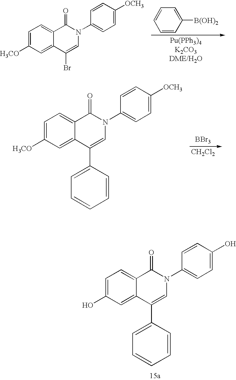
C1=C([H3CO])C=C2C(=C1)C(=O)N(C1=CC=C([OCH3])C=C1)C=C2Br.C1=C([B(OH)2])C=CC=C1.[BBr3].[CH2Cl2].C1=C([H3CO])C=C2C(=C1)C(=O)N(C1=CC=C([OCH3])C=C1)C=C2C1=CC=CC=C1.C1=C(O)C=C2C(=C1)C(=O)N(C1=CC=C(O)C=C1)C=C2C1=CC=CC=C1
